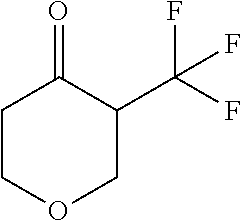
C1COCC(C(F)(F)F)C1=O
